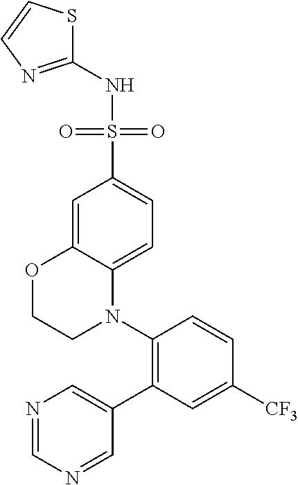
C1(N2C3=CC=C(S(NC4=NC=CS4)(=O)=O)C=C3OCC2)=C(C2=CN=CN=C2)C=C([CF3])C=C1
